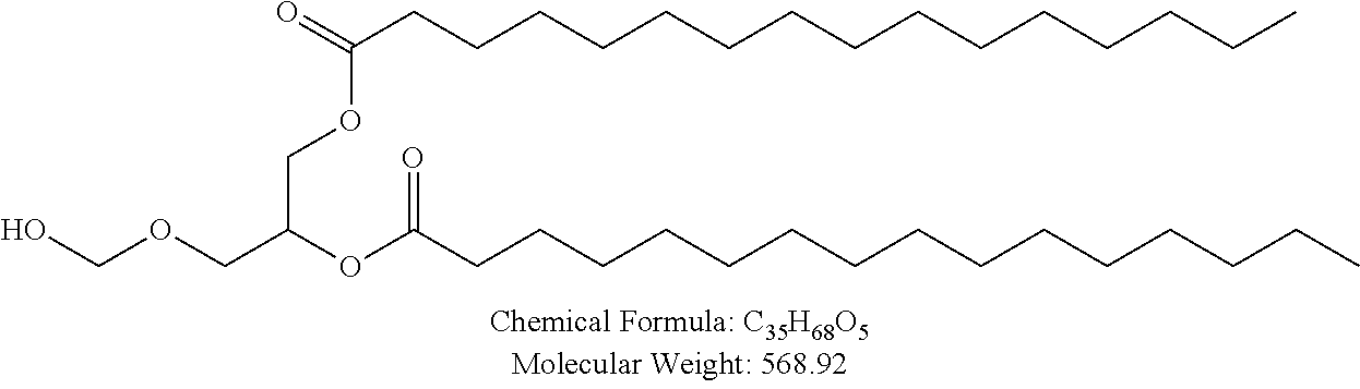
OCOCC(OC(CCCCCCCCCCCCCCC)=O)COC(=O)CCCCCCCCCCCCCCC
